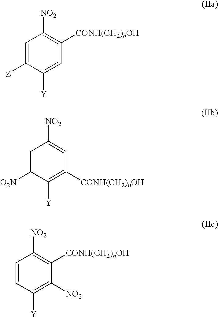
C1=C([Z])C([Y])=CC([CONH(CH2)nOH])=C1[NO2].C1=C([O2N])C([Y])=C([CONH(CH2)nOH])C=C1[NO2].C1=CC([Y])=C([NO2])C([CONH(CH2)nOH])=C1[NO2]
